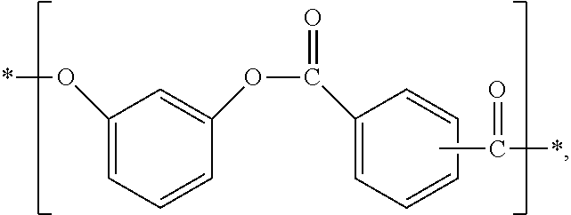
C1(O*)=CC=CC(OC(=O)C2=CC=CC=C2)=C1.CC(=O)*
